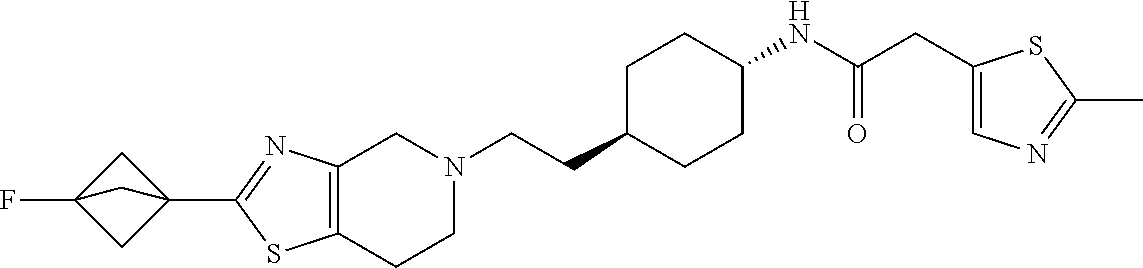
C12=C(CCN(CCC3CCC(NC(CC4=CN=C(C)S4)=O)CC3)C1)SC(C13CC(F)(C1)C3)=N2
